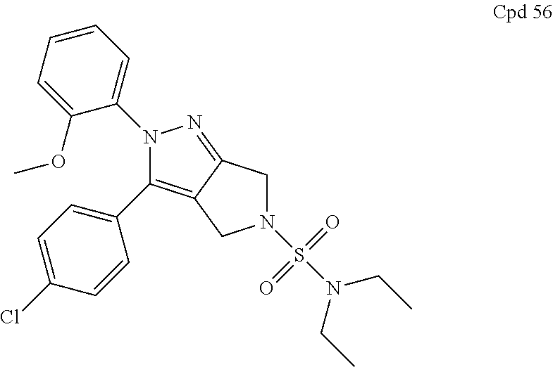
N1(C2=CC=CC=C2OC)C(C2=CC=C(Cl)C=C2)=C2C(=N1)CN(S(N(CC)CC)(=O)=O)C2
